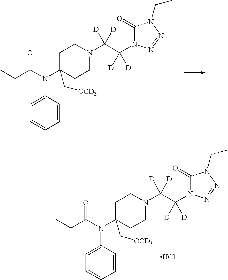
C1C(C[OCD3])(N(C(CC)=O)C2=CC=CC=C2)CCN(C(C(N2C(=O)N(CC)N=N2)([D])[D])([D])[D])C1.Cl.C1C(C[OCD3])(N(C(CC)=O)C2=CC=CC=C2)CCN(C(C(N2C(=O)N(CC)N=N2)([D])[D])([D])[D])C1
